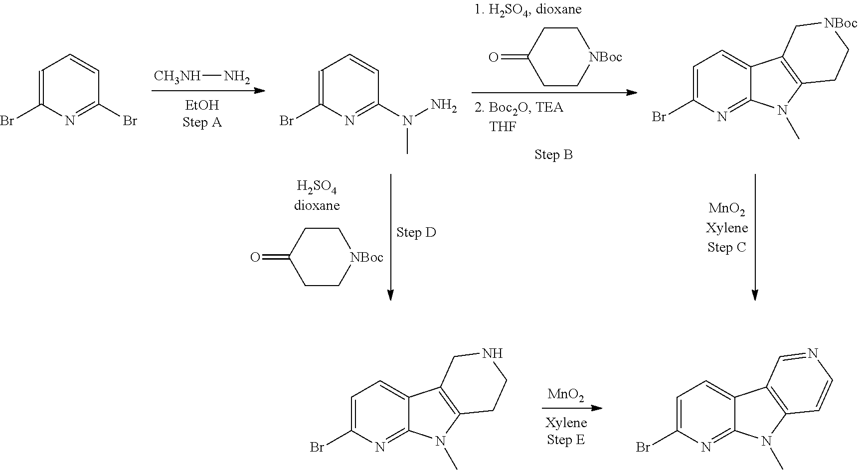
[CH3NH]N.C1CC(=O)CC[NBoc]1.C1=C(Br)N=C(N(N)C)C=C1.C1=C(Br)N=C2C(=C1)C1=C(N2C)CC[NBoc]C1.C1=C(Br)N=C(Br)C=C1.C1CC(=O)CC[NBoc]1.[MnO2].C1=C(Br)N=C2C(=C1)C1=C(N2C)C=CN=C1.C1=C(Br)N=C2C(=C1)C1=C(N2C)CCNC1
